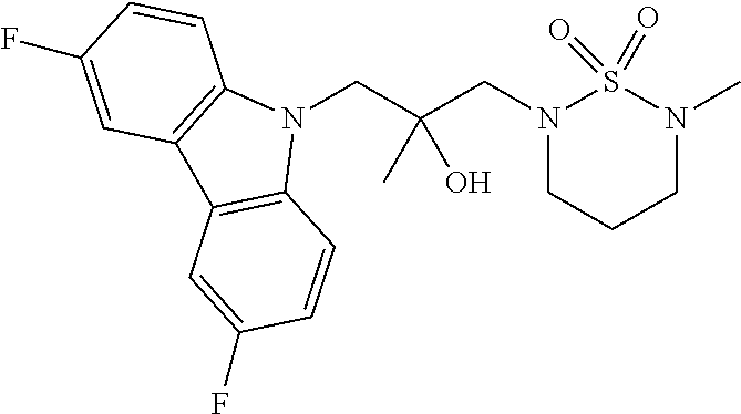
N1(CC(CN2CCCN(C)S2(=O)=O)(C)O)C2=C(C3=C1C=CC(F)=C3)C=C(F)C=C2
